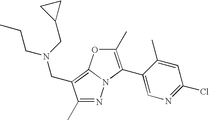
N1=C(C)C(CN(CC2CC2)CCC)=C2N1C(C1=CN=C(Cl)C=C1C)=C(C)O2
